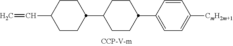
C1(C=C)CCC(C2CCC(C3=CC=C([CmH2m+1])C=C3)CC2)CC1
